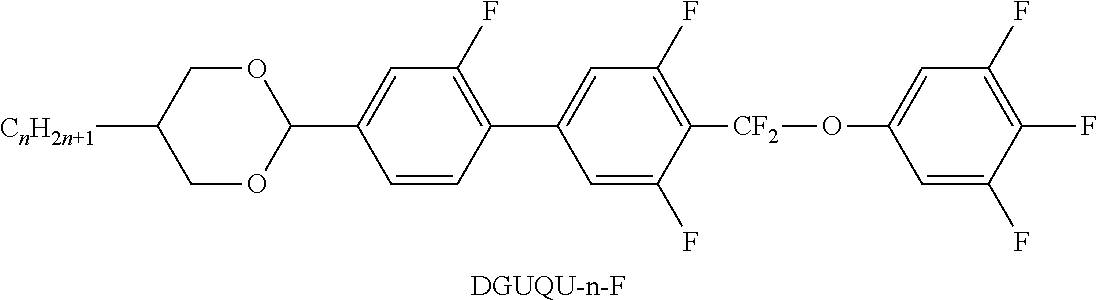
[DGUQU-n-F].C1=C(C2OCC([CnH2n+1])CO2)C=CC(C2=CC(F)=C([CF2]OC3=CC(F)=C(F)C(F)=C3)C(F)=C2)=C1F
